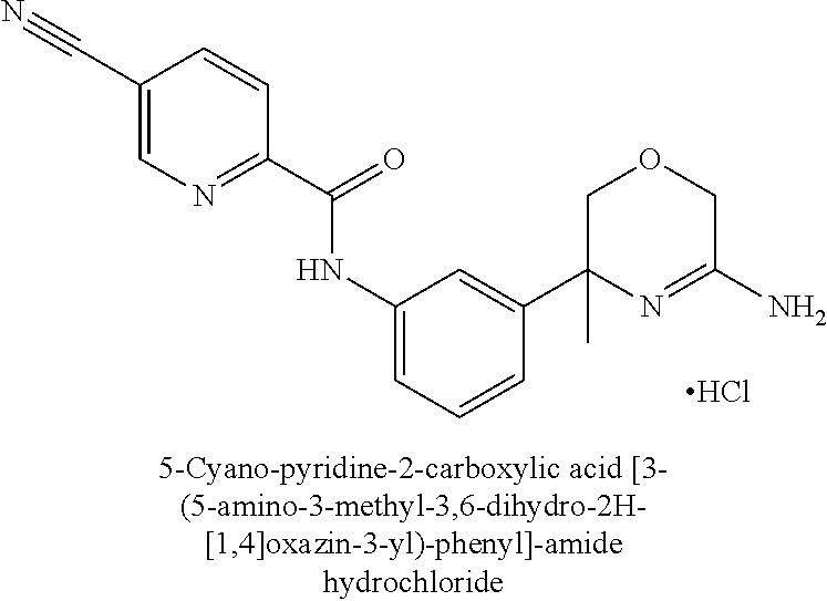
C1(C(=O)NC2=CC=CC(C3(C)N=C(N)COC3)=C2)=NC=C(C#N)C=C1.Cl
